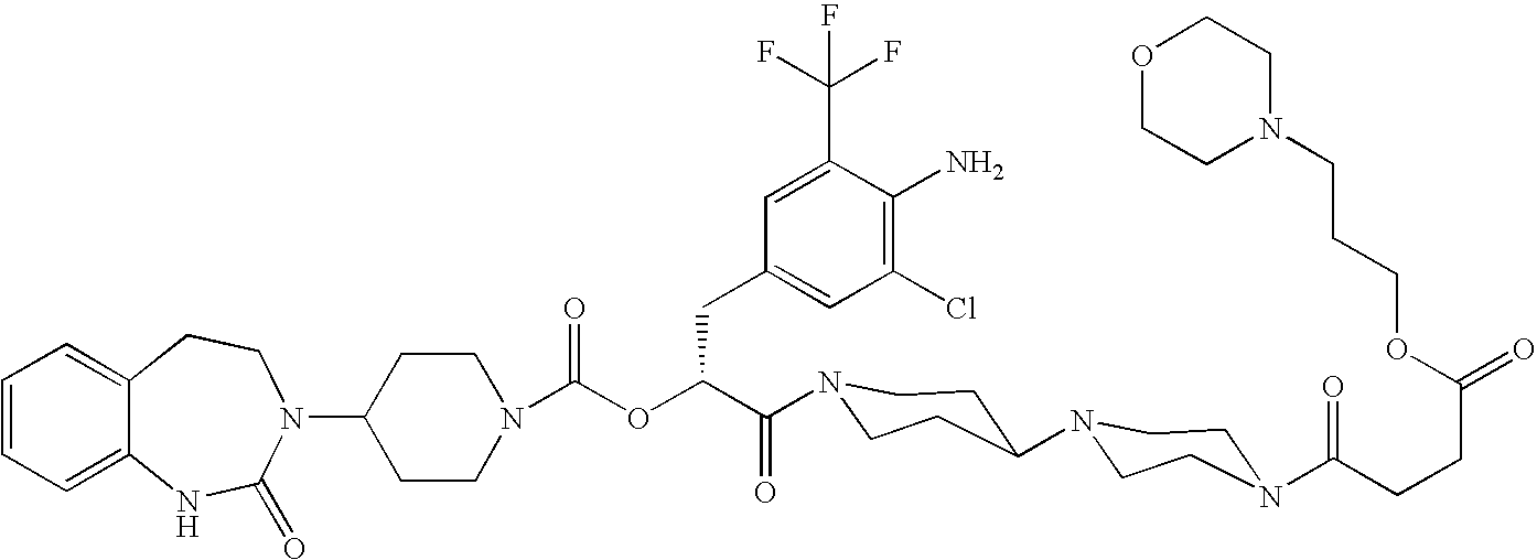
C12=CC=CC=C1NC(=O)N(C1CCN(C(OC(C(=O)N3CCC(N4CCN(C(CCC(=O)OCCCN5CCOCC5)=O)CC4)CC3)CC3=CC(Cl)=C(N)C(C(F)(F)F)=C3)=O)CC1)CC2
